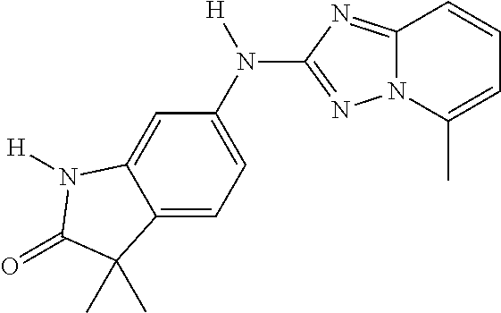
C12=CC=C(N([H])C3=NN4C(=N3)C=CC=C4C)C=C1N([H])C(=O)C2(C)C
